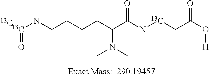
[13C].[13C](NCCCCC(C(N[13C]CC(O[H])=O)=O)N(C)C)=O
